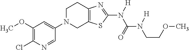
C1(OC)=C(Cl)N=CC(N2CC3=C(CC2)N=C(N([H])C(=O)N([H])CCOC)S3)=C1
